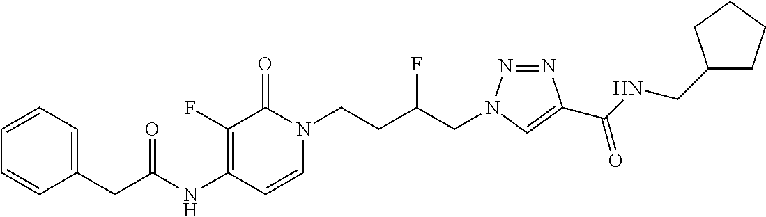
N(C1=C(F)C(=O)N(CCC(CN2N=NC(C(NCC3CCCC3)=O)=C2)F)C=C1)C(=O)CC1=CC=CC=C1
